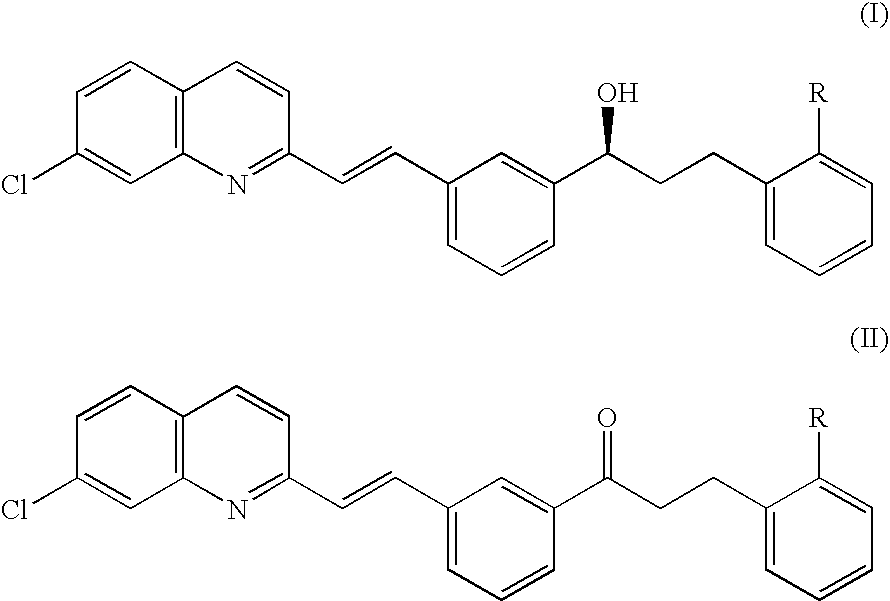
C1=CC2=C(C=C1Cl)N=C(C=CC1=CC=CC(C(CCC3=CC=CC=C3[R])=O)=C1)C=C2.C1=CC2=C(C=C1Cl)N=C(C=CC1=CC=CC(C(CCC3=CC=CC=C3[R])O)=C1)C=C2
